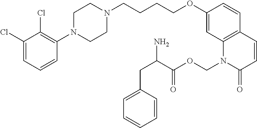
C1(Cl)=CC=CC(N2CCN(CCCCOC3=CC4=C(C=C3)C=CC(=O)N4COC(C(CC3=CC=CC=C3)N)=O)CC2)=C1Cl
